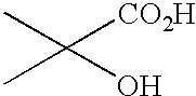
CC([CO2H])(C)O
